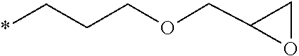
C1(COCCC*)CO1
